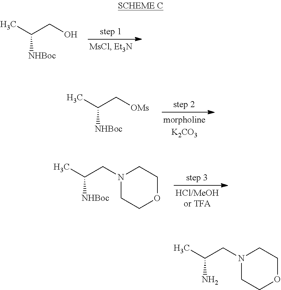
CC(CO)[NHBoc].CC(C[OMs])[NHBoc].CC(CN1CCOCC1)[NHBoc].CC(CN1CCOCC1)N
